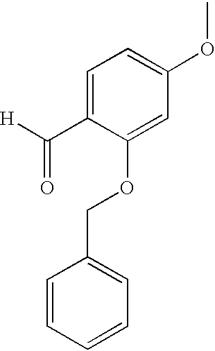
C1=C(C([H])=O)C(OCC2=CC=CC=C2)=CC(OC)=C1
